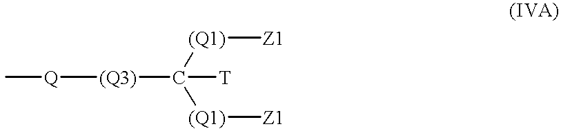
[(Q1)]([Z1])C([(Q1)][Z1])([(Q3)][Q]C)[T]
